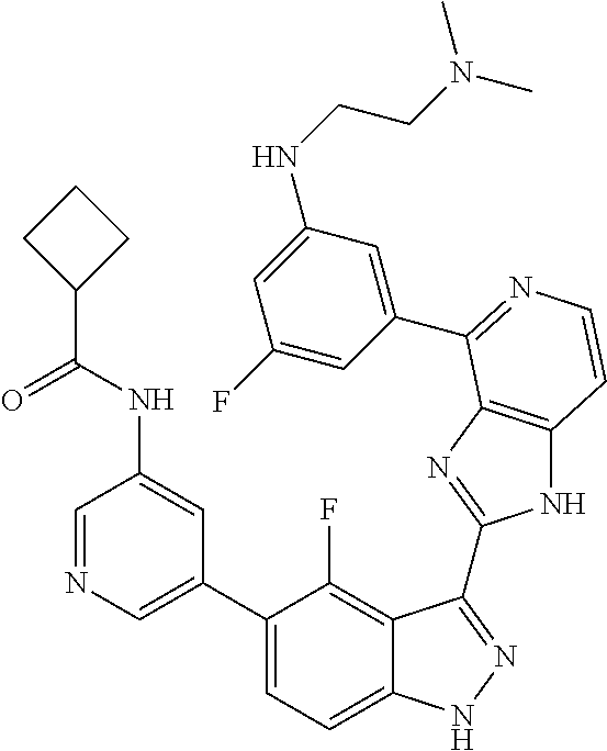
C1(C2=CN=CC(NC(C3CCC3)=O)=C2)=CC=C2C(=C1F)C(C1=NC3=C(N1)C=CN=C3C1=CC(NCCN(C)C)=CC(F)=C1)=NN2
